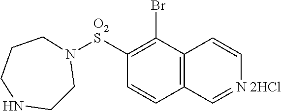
C12=C(C(Br)=C([O2S]N3CCNCCC3)C=C1)C=C[N 2HCl]=C2
